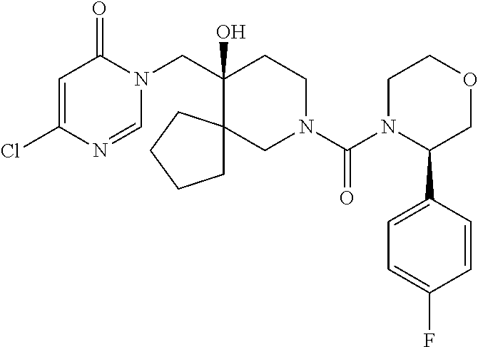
ClC1=CC(=O)N(CC2(O)CCN(C(=O)N3C(C4=CC=C(F)C=C4)COCC3)CC23CCCC3)C=N1
